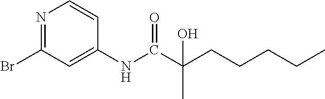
N1=C(Br)C=C(NC(C(CCCCC)(C)O)=O)C=C1
